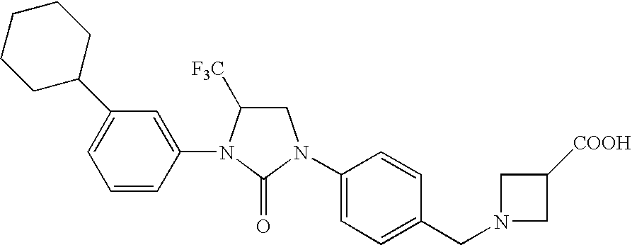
N1(C2=CC(C3CCCCC3)=CC=C2)C(=O)N(C2=CC=C(CN3CC([COOH])C3)C=C2)CC1[F3C]
